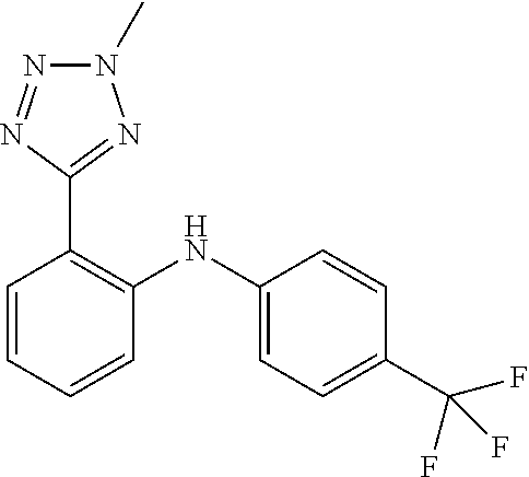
C1=CC(C(F)(F)F)=CC=C1NC1=C(C2=NN(C)N=N2)C=CC=C1
